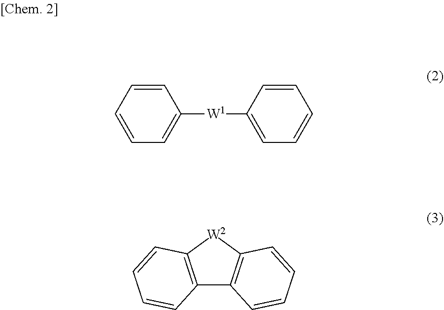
C1=CC=CC([W1]C2=CC=CC=C2)=C1.C12=C([W2]C3=C1C=CC=C3)C=CC=C2
